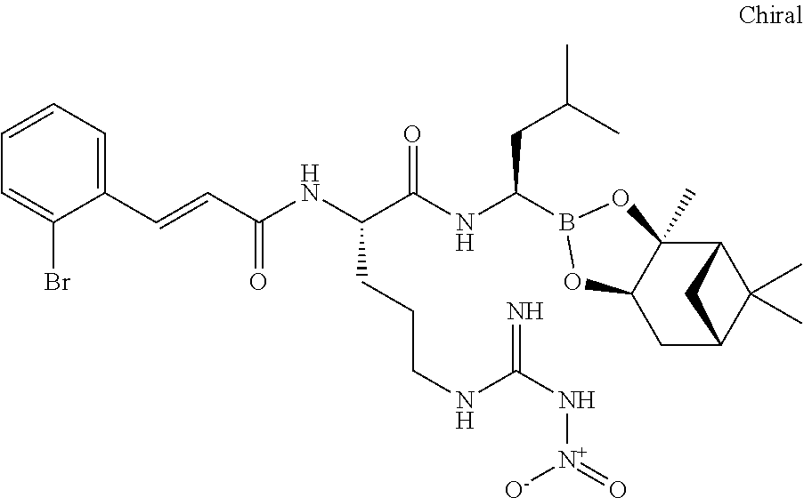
C12C3(C)C(CC(C1(C)C)C2)OB(C(NC(C(NC(C=CC1=CC=CC=C1Br)=O)CCCNC(N[N+]([O-])=O)=N)=O)CC(C)C)O3
